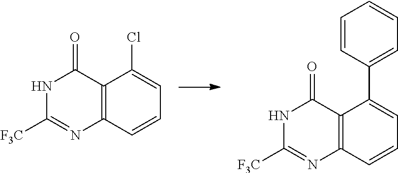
C12=C(C=CC=C1Cl)N=C([F3C])NC2=O.C12=C(C=CC=C1C1=CC=CC=C1)N=C([F3C])NC2=O
